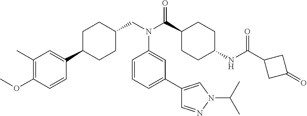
C1(C)=C(OC)C=CC(C2CCC(CN(C(C3CCC(NC(C4CC(=O)C4)=O)CC3)=O)C3=CC(C4=CN(C(C)C)N=C4)=CC=C3)CC2)=C1
